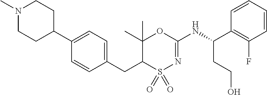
C1=C(C2CCN(C)CC2)C=CC(CC2C(C)(C)OC(NC(C3=C(F)C=CC=C3)CCO)=NS2(=O)=O)=C1
